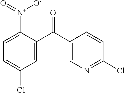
C1([N+]([O-])=O)=CC=C(Cl)C=C1C(C1=CN=C(Cl)C=C1)=O
